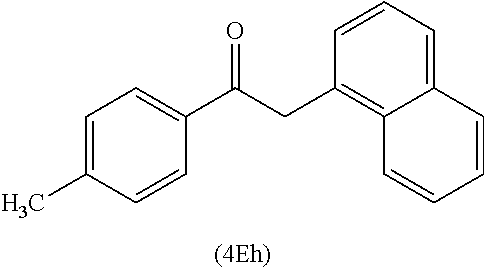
C1=CC=C2C(=C1CC(C1=CC=C(C)C=C1)=O)C=CC=C2
